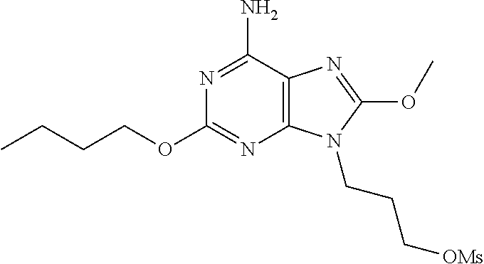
C12=C(C(N)=NC(OCCCC)=N1)N=C(OC)N2CCC[OMs]
